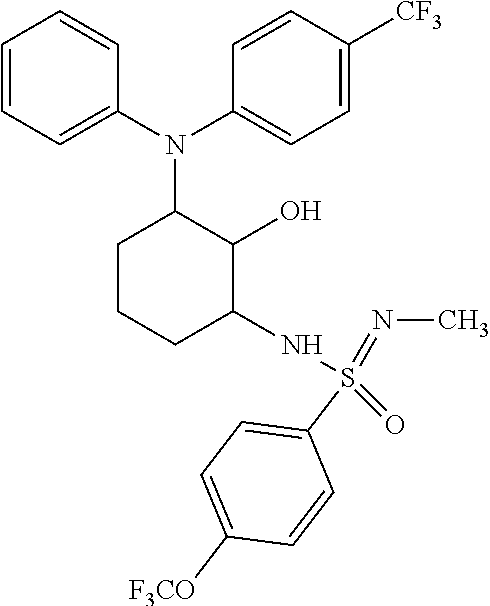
C1=CC=C(N(C2=CC=C([CF3])C=C2)C2CCCC(NS(=NC)(=O)C3=CC=C([F3CO])C=C3)C2O)C=C1
